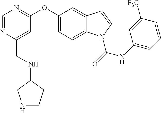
C1=NC(CNC2CNCC2)=CC(OC2=CC=C3C(=C2)C=CN3C(=O)NC2=CC=CC([F3C])=C2)=N1
